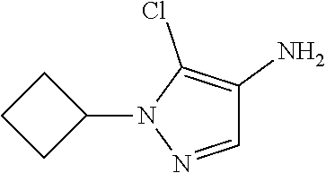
N1=CC(N)=C(Cl)N1C1CCC1
